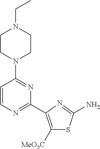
C1CN(C2=NC(C3=C([MeO2C])SC(N)=N3)=NC=C2)CCN1CC
